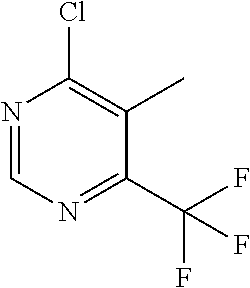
N1=CN=C(C(F)(F)F)C(C)=C1Cl
